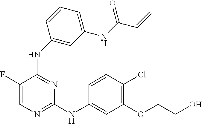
N(C1=NC=C(F)C(NC2=CC(NC(=O)C=C)=CC=C2)=N1)C1=CC(OC(CO)C)=C(Cl)C=C1
